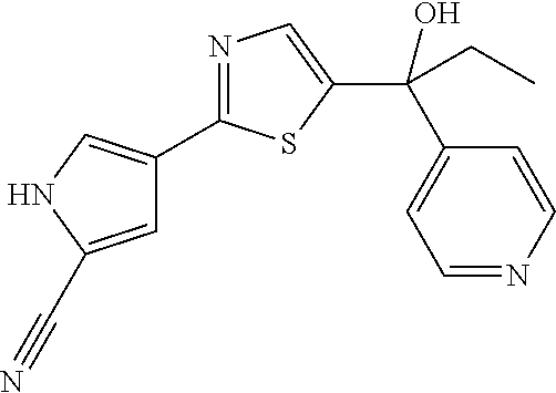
C1=C(C#N)NC=C1C1=NC=C(C(CC)(C2=CC=NC=C2)O)S1
